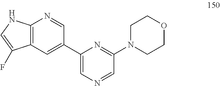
C12=C(NC=C1F)N=CC(C1=CN=CC(N3CCOCC3)=N1)=C2
